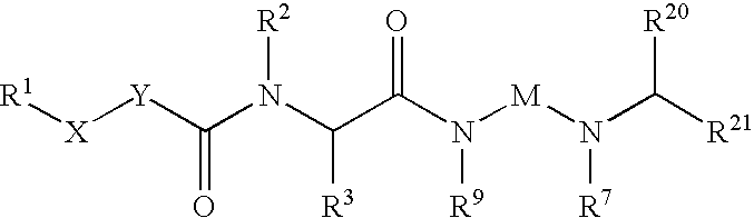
[R1][X][Y]C(N(C(C(N([M]N(C([R21])[R20])[R7])[R9])=O)[R3])[R2])=O
